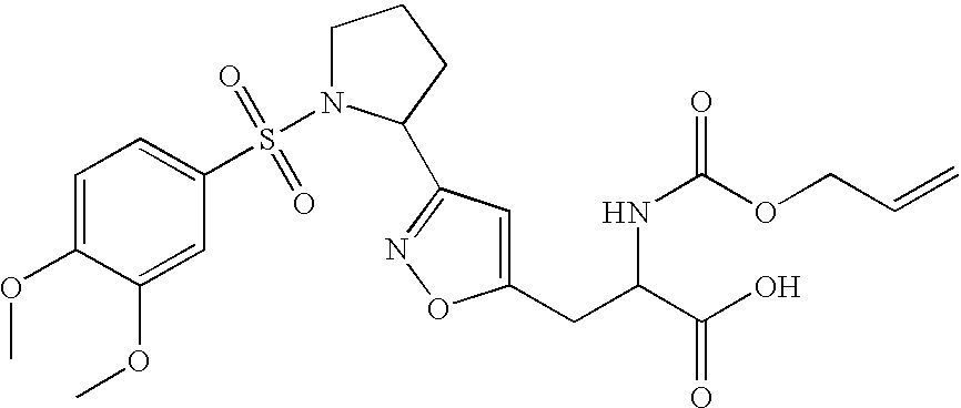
O(C)C1=CC=C(S(=O)(=O)N2CCCC2C2=NOC(CC(C(O)=O)NC(OCC=C)=O)=C2)C=C1OC
